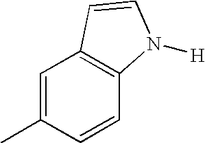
C1=C(C)C=CC2=C1C=CN2[H]
